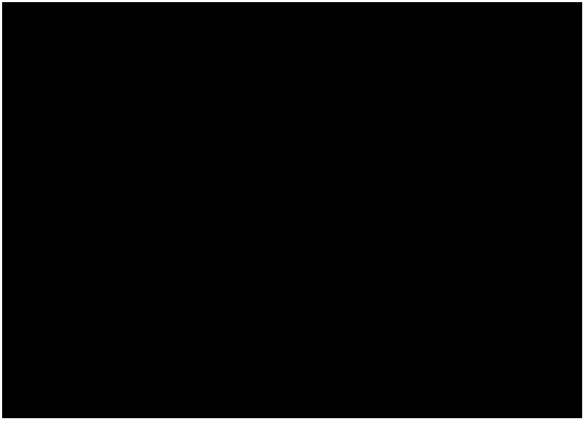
C1(C2=CC=C(OC)C(C)=C2)=NC(N2CCOCC2)=NC(NC2=CC=C3C(=C2)C=NN3)=C1C(O)=O
